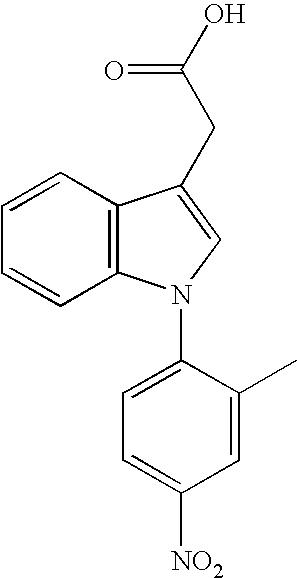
C1=CC2=C(C=C1)C(CC(O)=O)=CN2C1=CC=C([NO2])C=C1C
